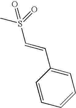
CS(=O)(=O)C=CC1=CC=CC=C1
